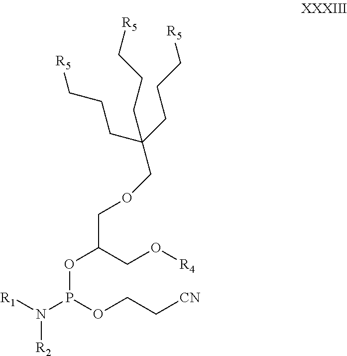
[R1]N(P(OCC[CN])OC(COCC(CCC[R5])(CCC[R5])CCC[R5])CO[R4])[R2]
